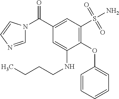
C1=CC=CC=C1OC1=C(S(N)(=O)=O)C=C(C(N2C=NC=C2)=O)C=C1NCCCC
